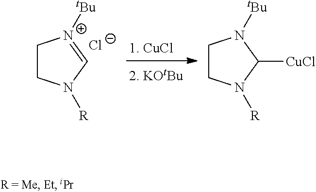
C1CN([R])C([CuCl])N1[tBu].C1CN([R])C=[N+]1[tBu].[Cl-]
